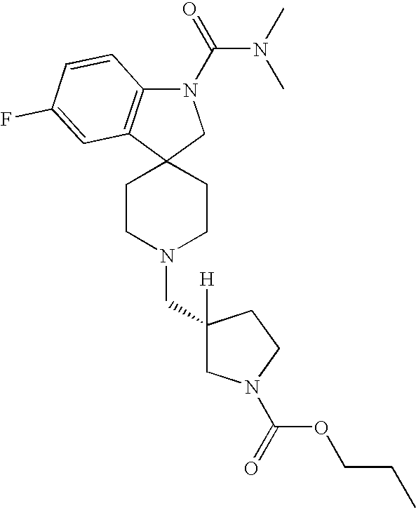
C1CN(CC2([H])CN(C(=O)OCCC)CC2)CCC12CN(C(N(C)C)=O)C1=C2C=C(F)C=C1
